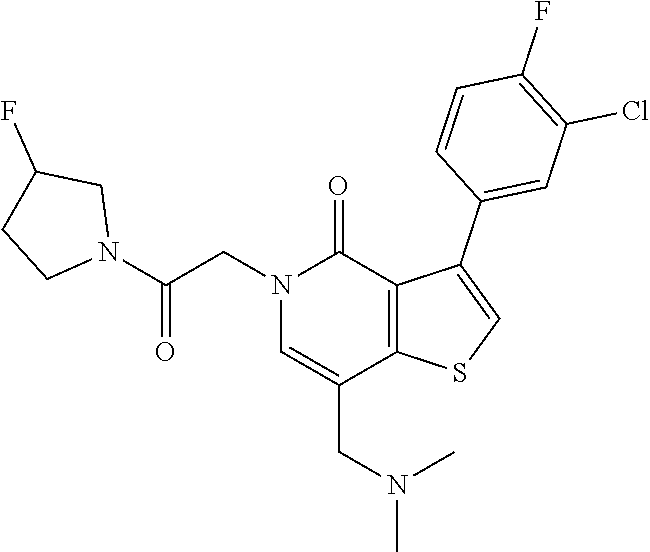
N(C)(C)CC1=CN(CC(N2CCC(F)C2)=O)C(=O)C2=C1SC=C2C1=CC(Cl)=C(F)C=C1
